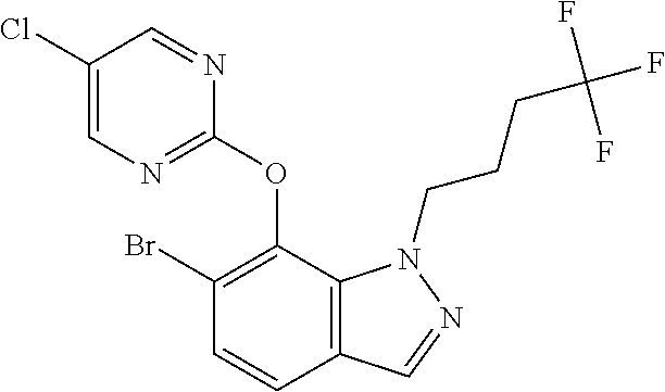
C1(Cl)=CN=C(OC2=C(Br)C=CC3=C2N(CCCC(F)(F)F)N=C3)N=C1
